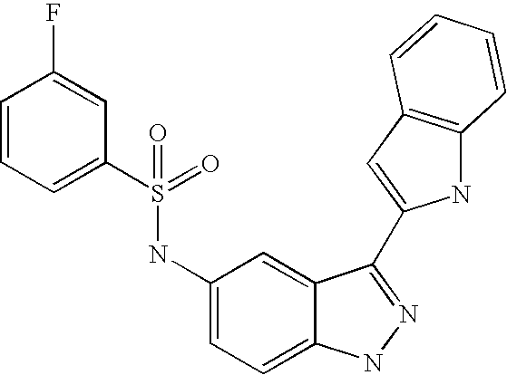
C1=CC=C(S(=O)(=O)NC2=CC=C3C(=C2)C(C2=CC4=C(N2)C=CC=C4)=NN3)C=C1F
